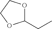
C1(CC)OCCO1
